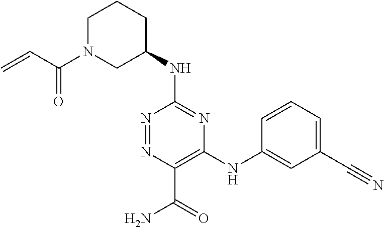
C1(NC2CCCN(C(=O)C=C)C2)=NC(NC2=CC(C#N)=CC=C2)=C(C(=O)N)N=N1
